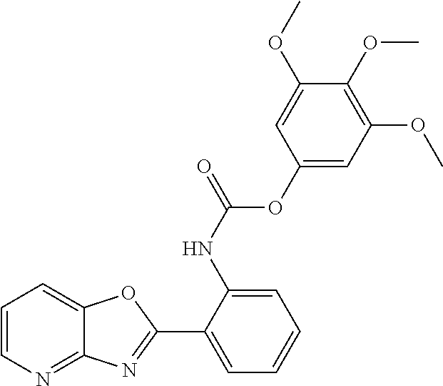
C1(NC(OC2=CC(OC)=C(OC)C(OC)=C2)=O)=CC=CC=C1C1=NC2=NC=CC=C2O1
